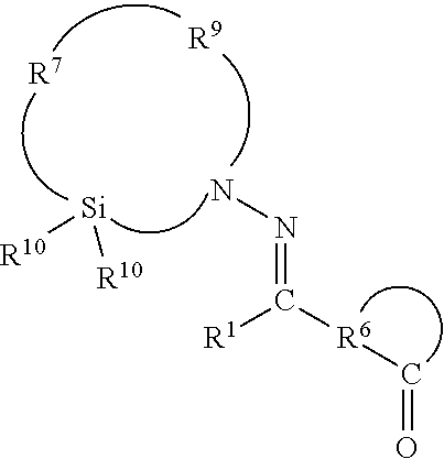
C(=O)[R6]C(=NN)[R1].[R10][Si][R10].[R7].[R9]
